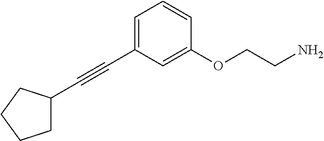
C1=C(C#CC2CCCC2)C=C(OCCN)C=C1
